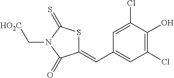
C1(=CC2=CC(Cl)=C(O)C(Cl)=C2)SC(=S)N(C[HO2C])C1=O
